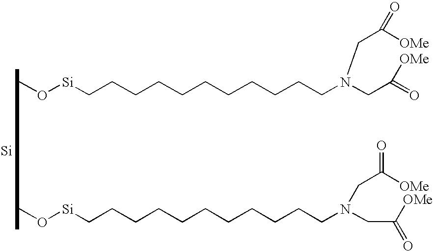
CO[Si]CCCCCCCCCCCN(CC(=O)[OMe])CC([OMe])=O.CO[Si]CCCCCCCCCCCN(CC(=O)[OMe])CC([OMe])=O.[Si]
